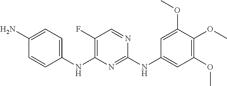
C1(F)=C(NC2=CC=C(N)C=C2)N=C(NC2=CC(OC)=C(OC)C(OC)=C2)N=C1
